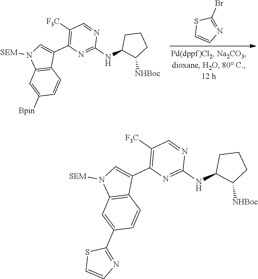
BrC1=NC=CS1.C1([F3C])=C(C2=CN([SEM])C3=C2C=CC([Bpin])=C3)N=C(NC2C([NHBoc])CCC2)N=C1.C1([F3C])=C(C2=CN([SEM])C3=C2C=CC(C2=NC=CS2)=C3)N=C(NC2C([NHBoc])CCC2)N=C1
